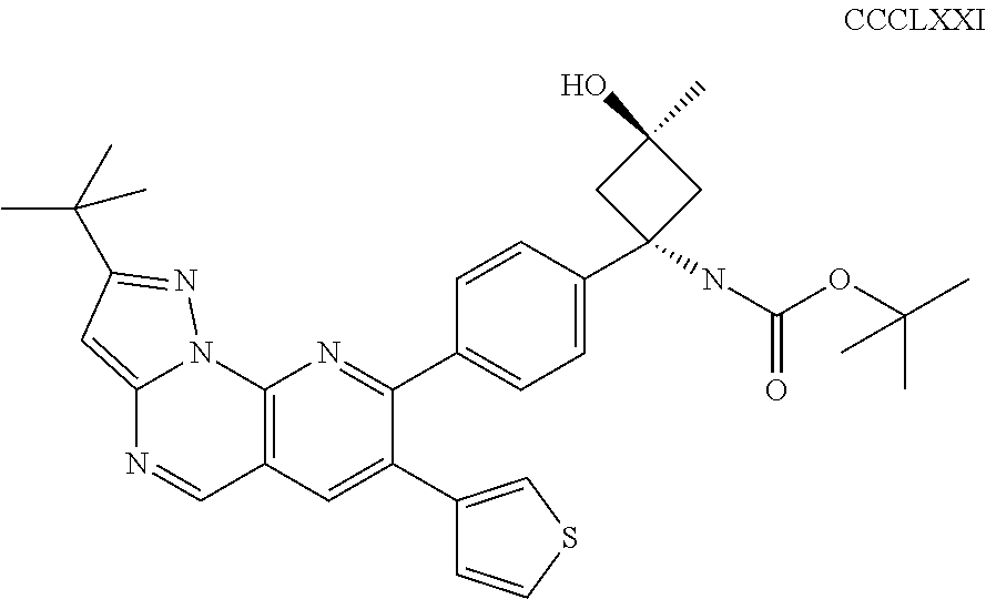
C12=C(C=C(C3=CSC=C3)C(C3=CC=C(C4(NC(OC(C)(C)C)=O)CC(C)(O)C4)C=C3)=N1)C=NC1=CC(C(C)(C)C)=NN21
